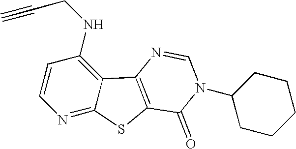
C1=CC(NCC#C)=C2C(=N1)SC1=C2N=CN(C2CCCCC2)C1=O
